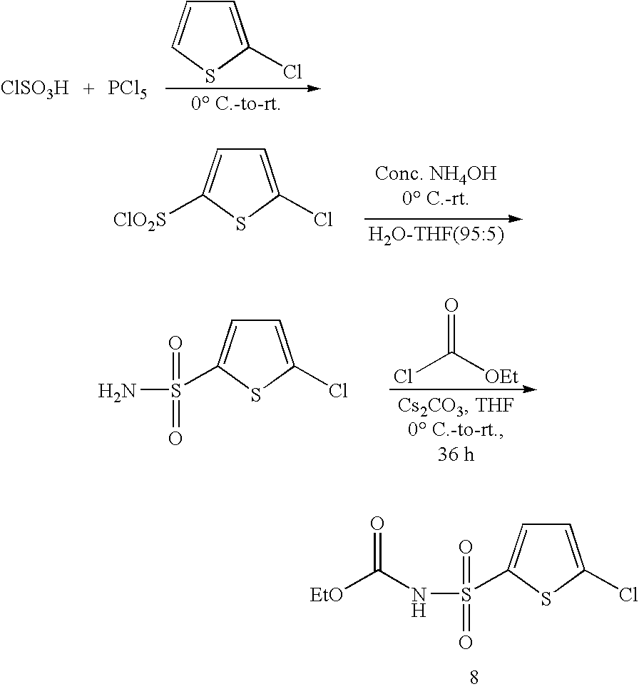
C1=C(Cl)SC(S(=O)(=O)NC([EtO])=O)=C1.C1=C(Cl)SC=C1.[ClSO3H].[PCl5].C1=C(Cl)SC([ClO2S])=C1.ClC([OEt])=O.C1=C(Cl)SC(S(=O)(=O)N)=C1
